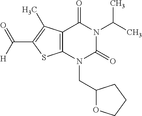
C12=C(N(CC3OCCC3)C(=O)N(C(C)C)C1=O)SC(C(=O)[H])=C2C
